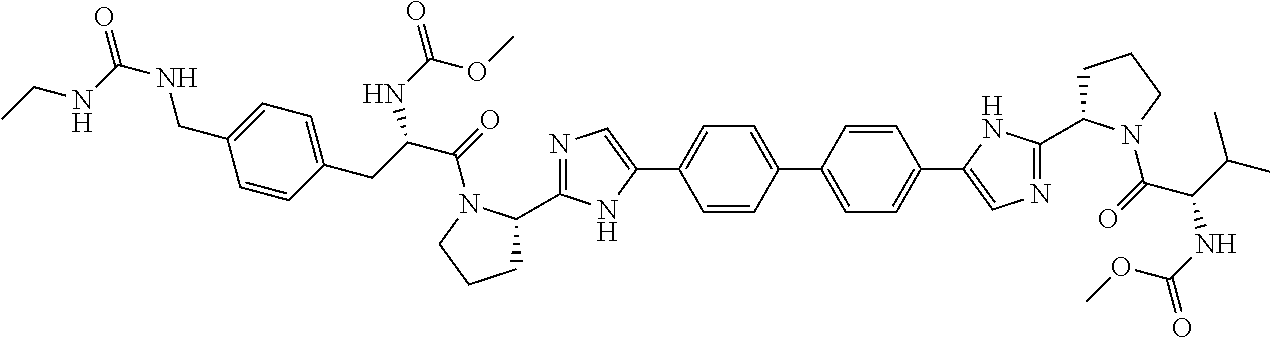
C1=CC(C2=CC=C(C3=CN=C(C4CCCN4C(=O)C(NC(OC)=O)C(C)C)N3)C=C2)=CC=C1C1=CN=C(C2CCCN2C(C(CC2=CC=C(CNC(NCC)=O)C=C2)NC(=O)OC)=O)N1
